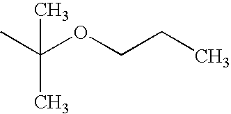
CC(C)(OCCC)C
